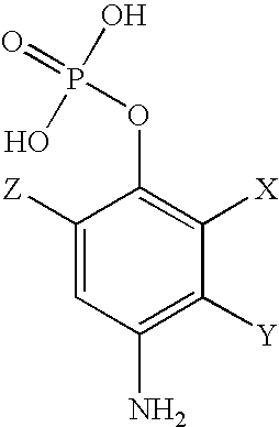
C1([Z])=CC(N)=C([Y])C([X])=C1OP(O)(O)=O
